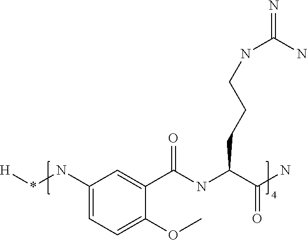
[H]*NC1=CC=C(OC)C(C(NC(C(N)=O)CCCNC(=N)N)=O)=C1
